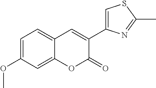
O(C)C1=CC=C2C(=C1)OC(=O)C(C1=CSC(C)=N1)=C2
